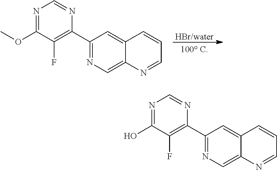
C1(C2=NC=C3C(=C2)C=CC=N3)=C(F)C(OC)=NC=N1.[HBr/water].C1(C2=NC=C3C(=C2)C=CC=N3)=C(F)C(O)=NC=N1
